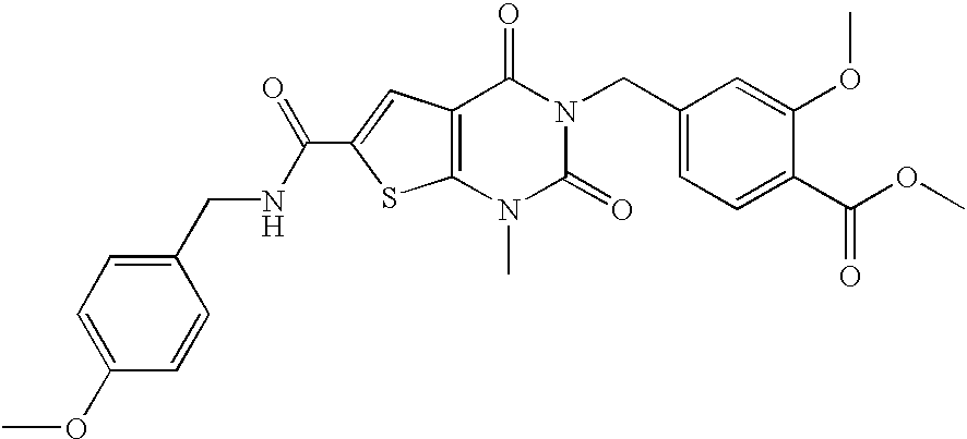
C12=C(C=C(C(=O)NCC3=CC=C(OC)C=C3)S1)C(=O)N(CC1=CC=C(C(OC)=O)C(OC)=C1)C(=O)N2C
